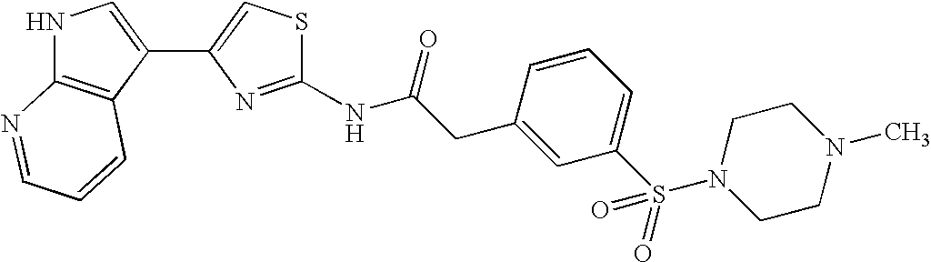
N1C2=C(C(C3=CSC(NC(CC4=CC(S(N5CCN(C)CC5)(=O)=O)=CC=C4)=O)=N3)=C1)C=CC=N2
